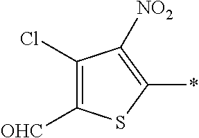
C1(Cl)=C([OHC])SC(*)=C1[NO2]
